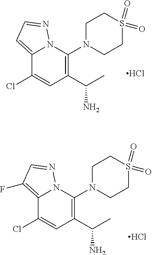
C12=CC=NN1C(N1CCS(=O)(=O)CC1)=C(C(N)C)C=C2Cl.Cl.C12=C(F)C=NN1C(N1CCS(=O)(=O)CC1)=C(C(N)C)C=C2Cl.Cl
